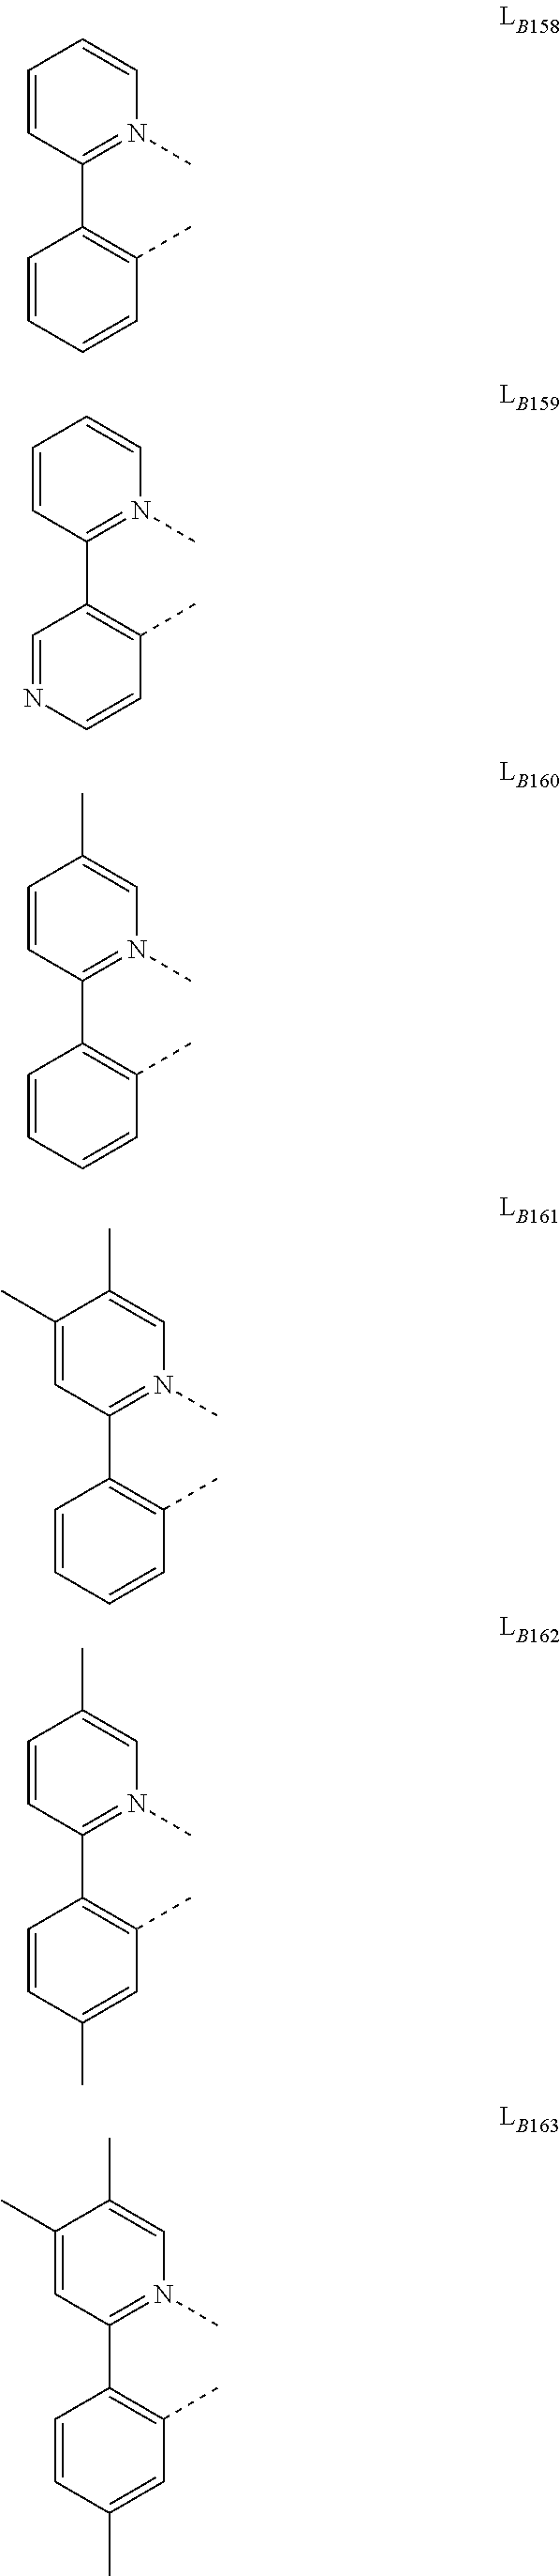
C1=CC(C2=C(C)C=CC=C2)=N(C)C=C1.C1=CC(C2=C(C)C=CN=C2)=N(C)C=C1.C1=CC(C2=C(C)C=CC=C2)=N(C)C=C1C.C1(C)=CC(C2=C(C)C=CC=C2)=N(C)C=C1C.C1=CC(C2=C(C)C=C(C)C=C2)=N(C)C=C1C.C1(C)=CC(C2=C(C)C=C(C)C=C2)=N(C)C=C1C
